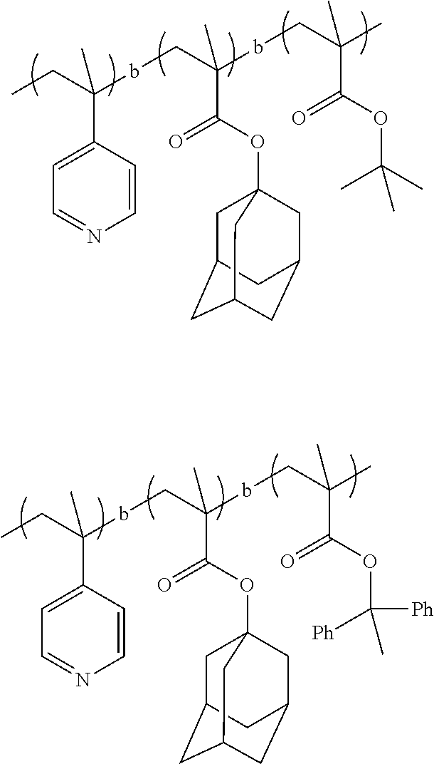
CCC(C1=CC=NC=C1)(bCC(C)(bCC(C(OC(C)(C)C)=O)(C)C)C(OC12CC3CC(CC(C1)C3)C2)=O)C.CCC(C1=CC=NC=C1)(bCC(C)(bCC(C(OC([Ph])(C)[Ph])=O)(C)C)C(OC12CC3CC(CC(C1)C3)C2)=O)C
